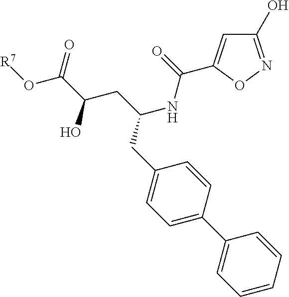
C1=CC(CC(CC(C(O[R7])=O)O)NC(=O)C2=CC(O)=NO2)=CC=C1C1=CC=CC=C1
